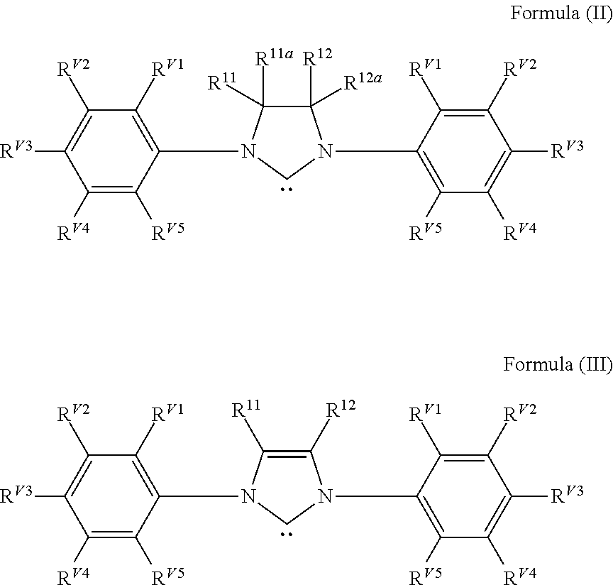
C1([RV4])=C([RV5])C(N2C([R11a])([R11])C([R12])([R12a])N(C3=C([RV5])C([RV4])=C([RV3])C([RV2])=C3[RV1])C2)=C([RV1])C([RV2])=C1[RV3].C1([RV4])=C([RV5])C(N2C([R11])=C([R12])N(C3=C([RV5])C([RV4])=C([RV3])C([RV2])=C3[RV1])C2)=C([RV1])C([RV2])=C1[RV3]
